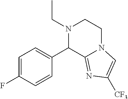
N1(CC)CCN2C(=NC([CF3])=C2)C1C1=CC=C(F)C=C1
